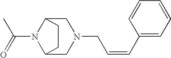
C(N1C2CN(CC=CC3=CC=CC=C3)CC1CC2)(=O)C
